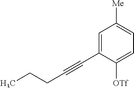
C1=C(C#CCCC)C([OTf])=CC=C1[Me]
